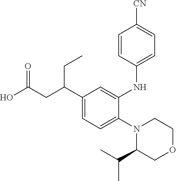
C1(C(CC(O)=O)CC)=CC=C(N2C(C(C)C)COCC2)C(NC2=CC=C([CN])C=C2)=C1
